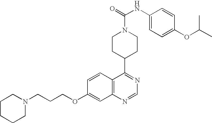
C1CN(CCCOC2=CC3=C(C=C2)C(C2CCN(C(=O)NC4=CC=C(OC(C)C)C=C4)CC2)=NC=N3)CCC1
